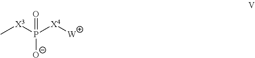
C[X3]P(=O)([O-])[X4][W]
